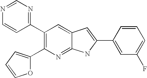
N1=CN=C(C2=C(C3=CC=CO3)N=C3C(=C2)C=C(C2=CC(F)=CC=C2)N3)C=C1
